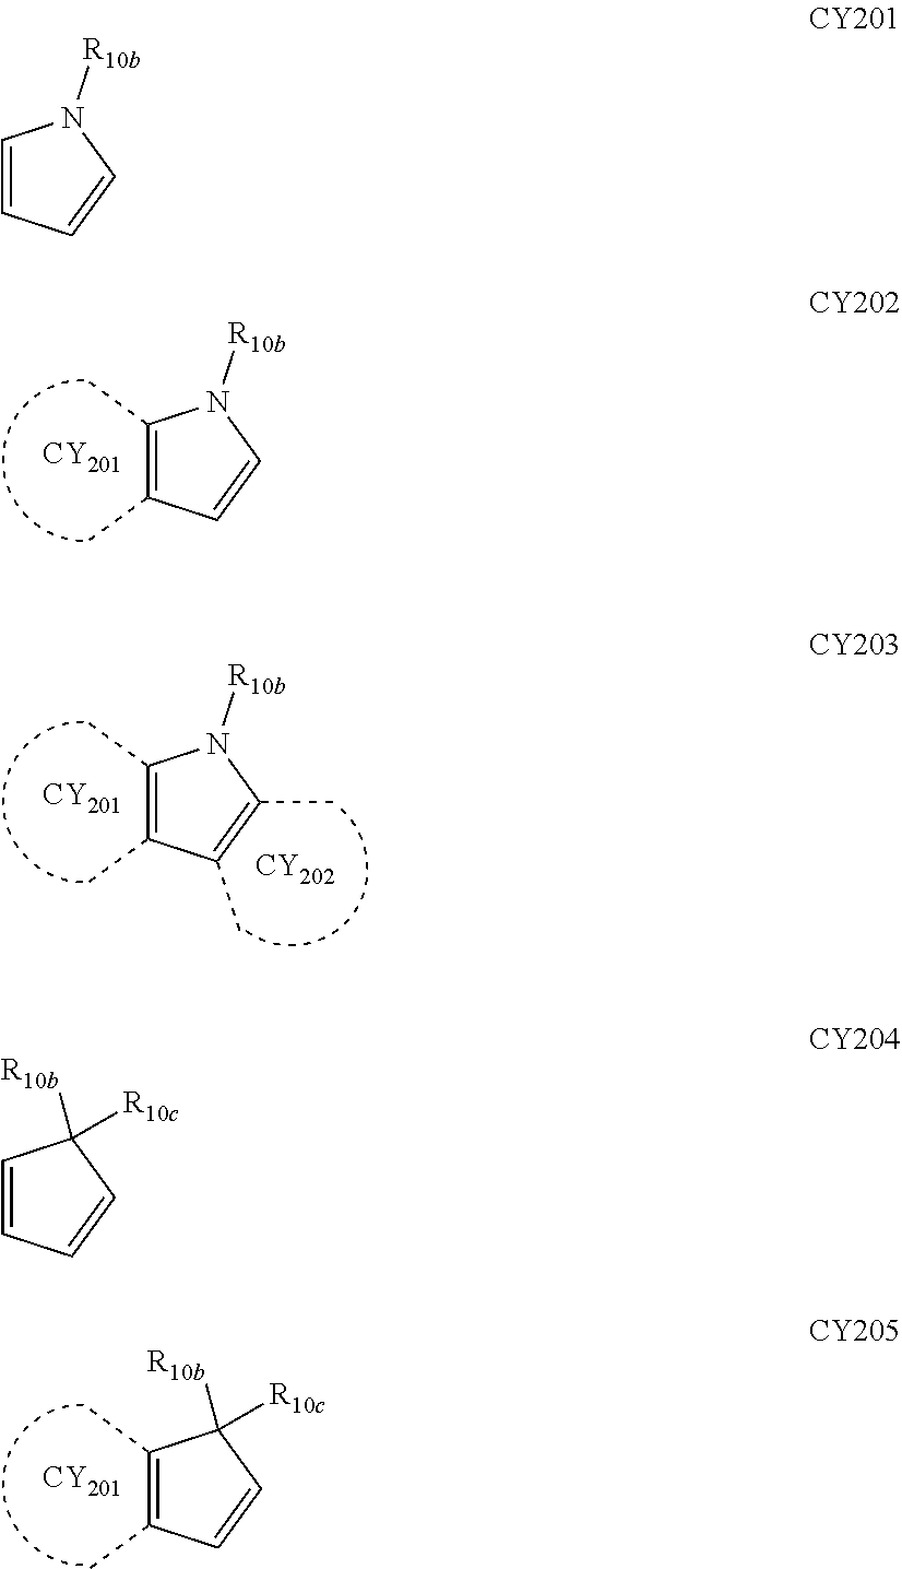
C1(C)=C(C)C=CN1[R10b].[CY201].C1(C)=C(C)C(C)=C(C)N1[R10b].[CY201].[CY202].C1=CC([R10c])([R10b])C(C)=C1C.[CY201].C1=CC=CN1[R10b].C1=CC=CC1([R10c])[R10b]
